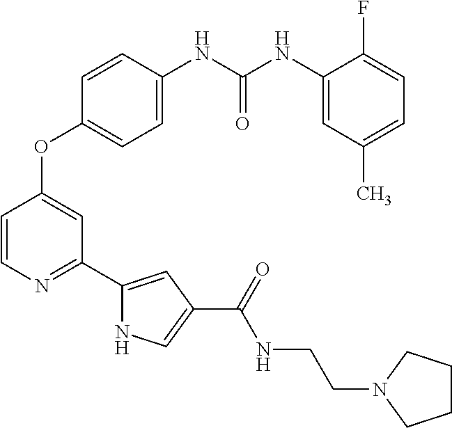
C1=CN=C(C2=CC(C(=O)NCCN3CCCC3)=CN2)C=C1OC1=CC=C(NC(NC2=CC(C)=CC=C2F)=O)C=C1
